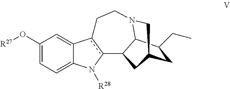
C1(O[R27])=CC=C2C(=C1)c1c(N2[R28])C2C3N(CC1)CC(CC3CC)C2
